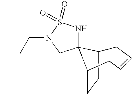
C1C2CCC(C23NS(=O)(=O)N(CCC)C3)CC=C1
